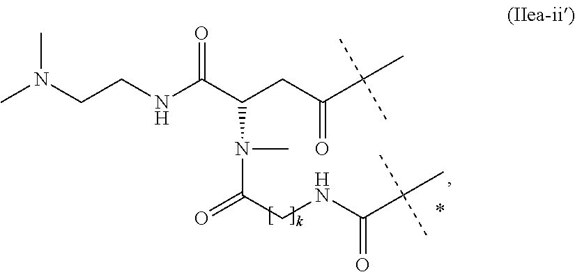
N(CCNC(C(CC(C(C)(C)C)=O)N(C(CNC(C(C)(C)C)=O)=O)C)=O)(C)C
